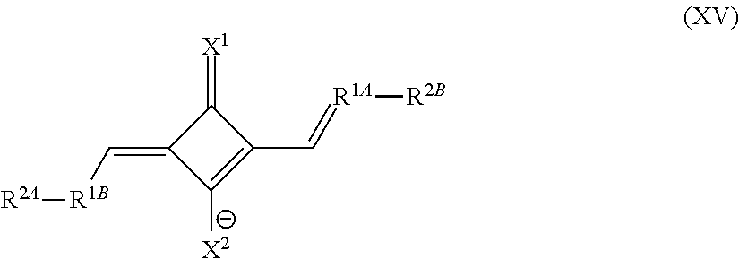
C1(=C[R1B][R2A])C([X2])=C(C=[R1A][R2B])C1=[X1]
